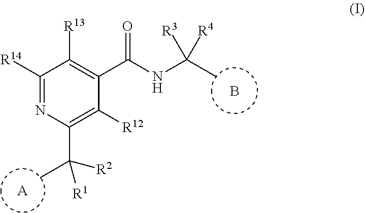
C1([R14])=NC(C(C)([R1])[R2])=C([R12])C(C(NC(C)([R4])[R3])=O)=C1[R13].[A].B
